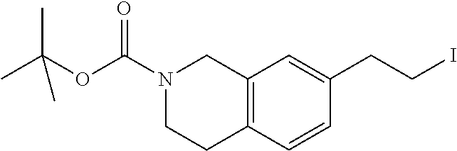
C12=C(C=CC(CCI)=C1)CCN(C(OC(C)(C)C)=O)C2
